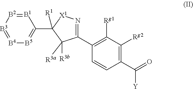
[B1]1=[B2][B3]=[B4][B5]=C1C1([R1])[X1]N=C(C2=C([Rg1])C([Rg2])=C(C(=O)[Y])C=C2)C1([R3b])[R3a]
